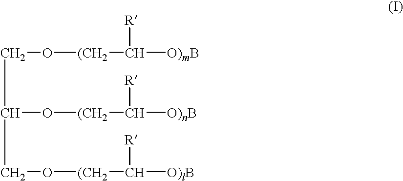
C(C(O[(CH2]C([O)nB])[R])CO[(CH2]C([O)lB])[R])O[(CH2]C([O)mB])[R]
